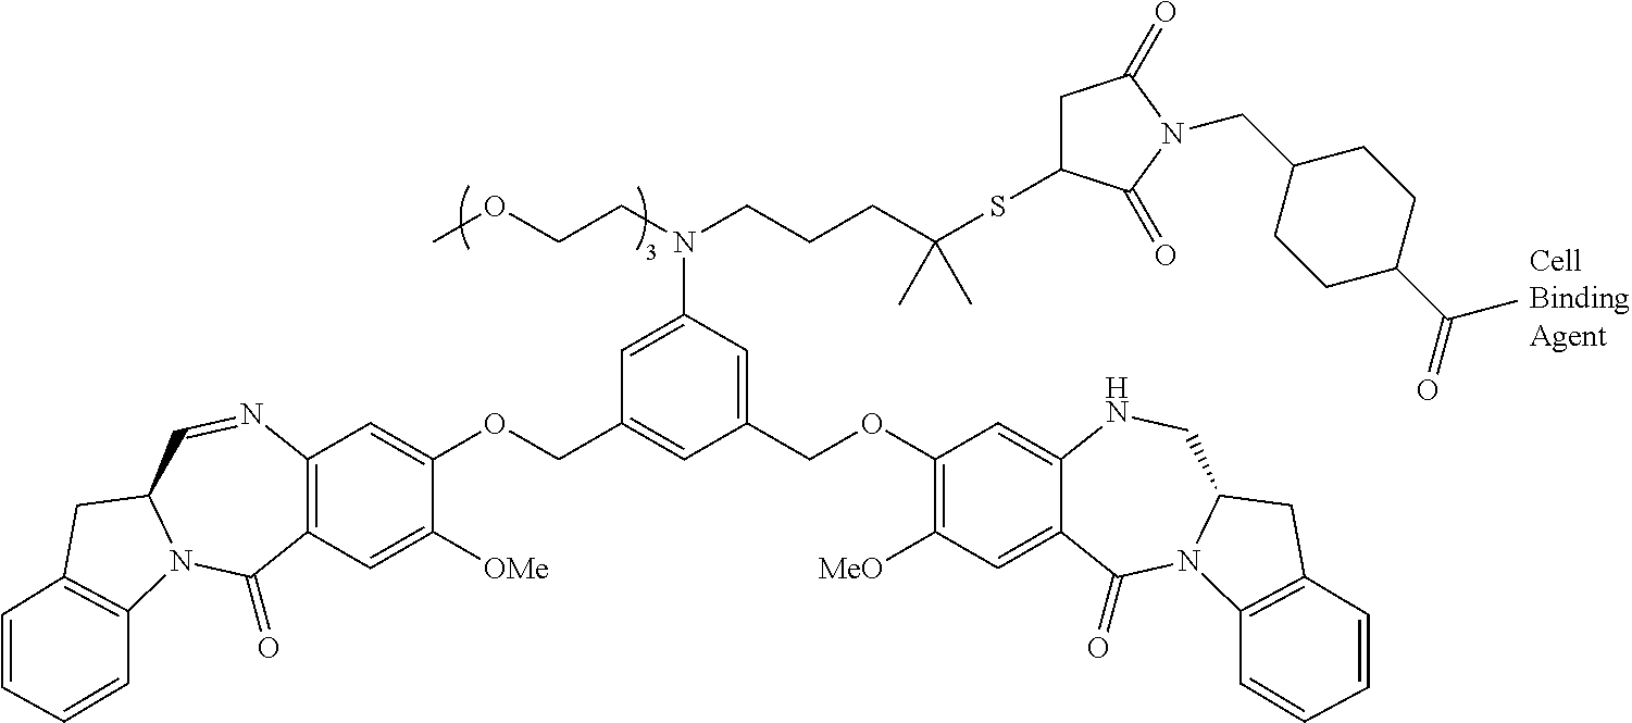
C12=C(C=C([OMe])C(OCC3=CC(COC4=C([MeO])C=C5C(=C4)NCC4N(C5=O)C5=C(C4)C=CC=C5)=CC(N(CCCC(SC4CC(=O)N(CC5CCC(C(C)=O)CC5)C4=O)(C)C)CCOC)=C3)=C1)C(=O)N1C(C=N2)CC2=C1C=CC=C2
